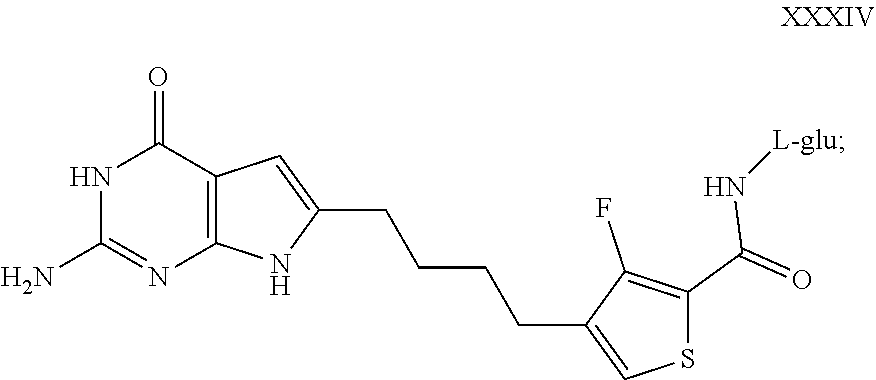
N1C(N)=NC2=C(C1=O)C=C(CCCCC1=CSC(C(=O)N[L-glu])=C1F)N2
